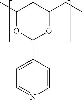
C1(C)OC(C2=CC=NC=C2)OC(CC)C1
